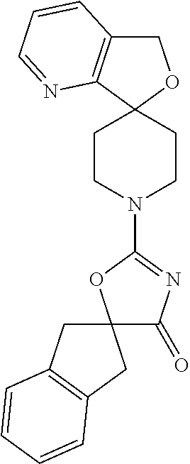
C1C2=C(C3(O1)CCN(C1=NC(=O)C4(O1)CC1=C(C4)C=CC=C1)CC3)N=CC=C2
